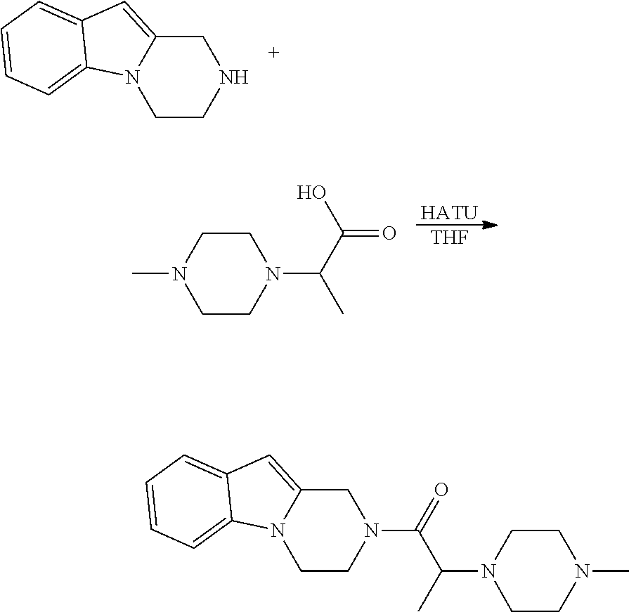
C12=CC3=CC=CC=C3N1CCNC2.[HATU].[THF].C1CN(C(C(O)=O)C)CCN1C.C12=CC3=CC=CC=C3N1CCN(C(=O)C(C)N1CCN(C)CC1)C2
